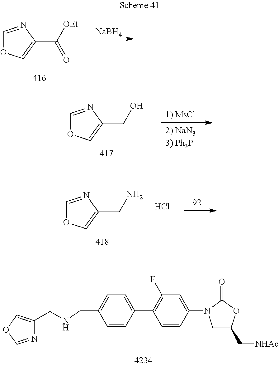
N1=COC=C1CNCC1=CC=C(C2=C(F)C=C(N3CC(C[NHAc])OC3=O)C=C2)C=C1.C1=NC(C([OEt])=O)=CO1.[NaBH4].C1=NC(CO)=CO1.Cl.C1=NC(CN)=CO1
